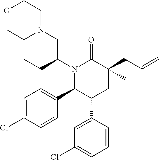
C1=C(Cl)C=CC(C2C(C3=CC(Cl)=CC=C3)CC(CC=C)(C)C(=O)N2C(CC)CN2CCOCC2)=C1
